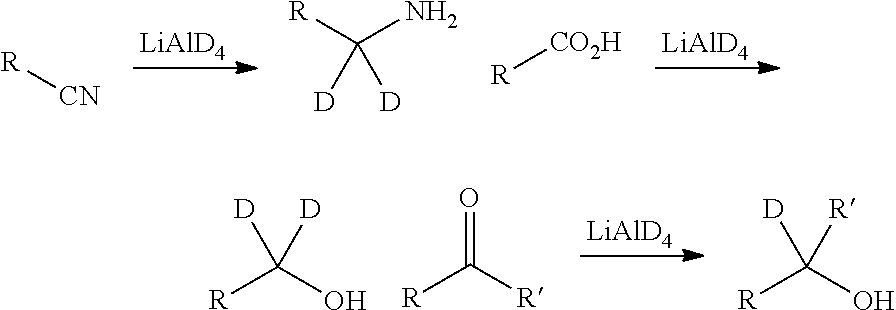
[LiAlD4].[LiAlD4].[R][CN].[R]C(N)([D])[D].[R][CO2H].[LiAlD4].[R]C(O)([D])[D].O=C([R])[R].[R]C(O)([D])[R]
